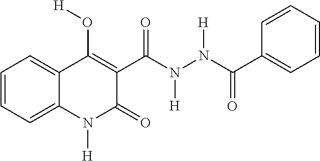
C1(C(N(N(C(=O)C2=CC=CC=C2)[H])[H])=O)=C(O[H])C2=CC=CC=C2N([H])C1=O
